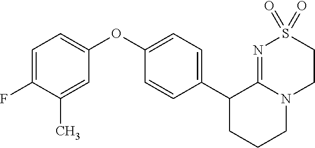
C1(OC2=CC=C(F)C(C)=C2)=CC=C(C2CCCN3C2=NS(=O)(=O)CC3)C=C1
